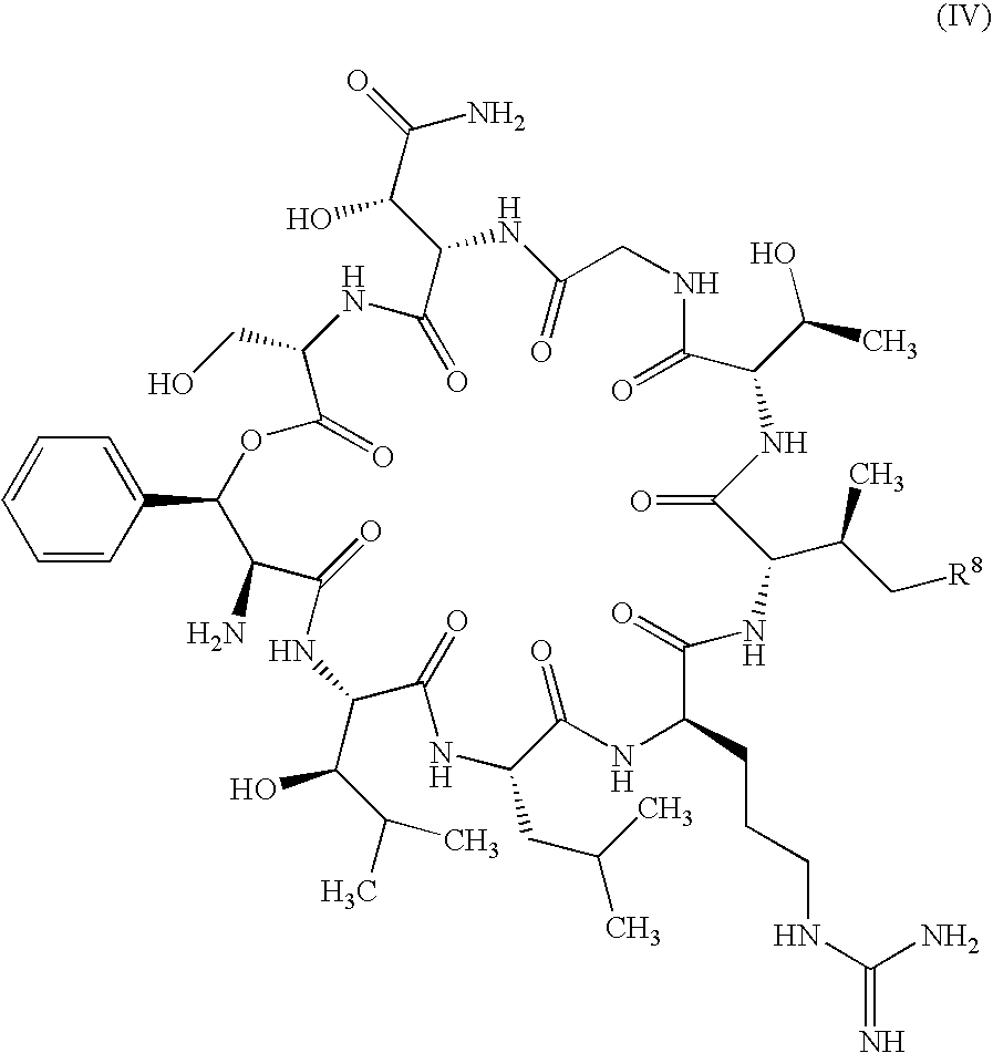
C1=C(C2OC(=O)C(CO)NC(=O)C(C(C(=O)N)O)NC(=O)CNC(=O)C(C(O)C)NC(=O)C(C(C)C[R8])NC(=O)C(CCCNC(=N)N)NC(=O)C(CC(C)C)NC(=O)C(C(C(C)C)O)NC(=O)C2N)C=CC=C1
